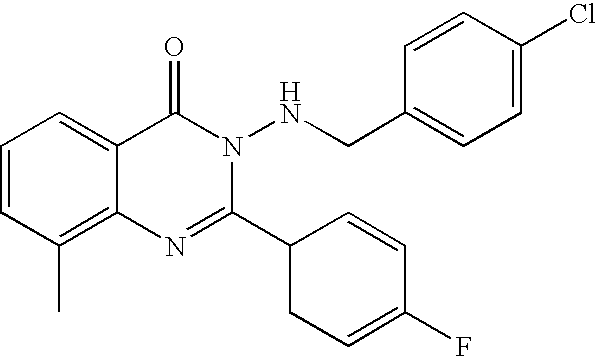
C1=CC(C)=C2C(=C1)C(=O)N(NCC1=CC=C(Cl)C=C1)C(C1CC=C(F)C=C1)=N2
